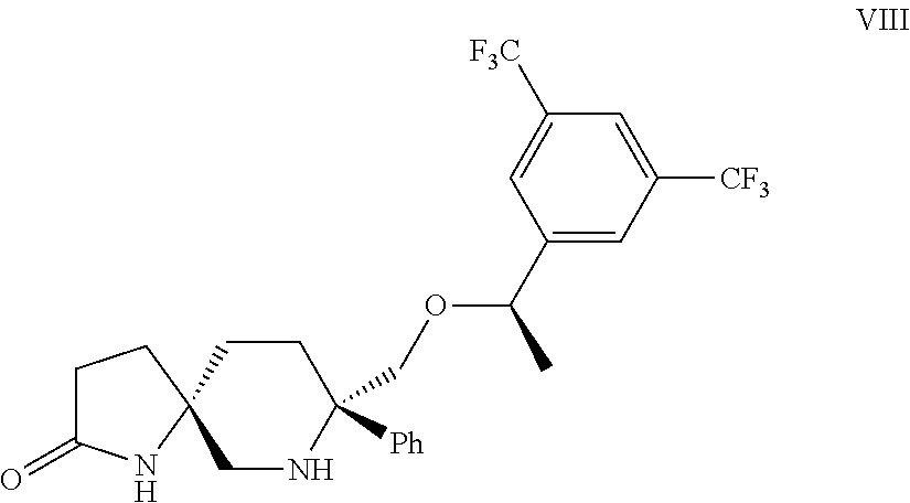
C1(C(OCC2([Ph])CCC3(CN2)CCC(=O)N3)C)=CC([CF3])=CC([F3C])=C1
